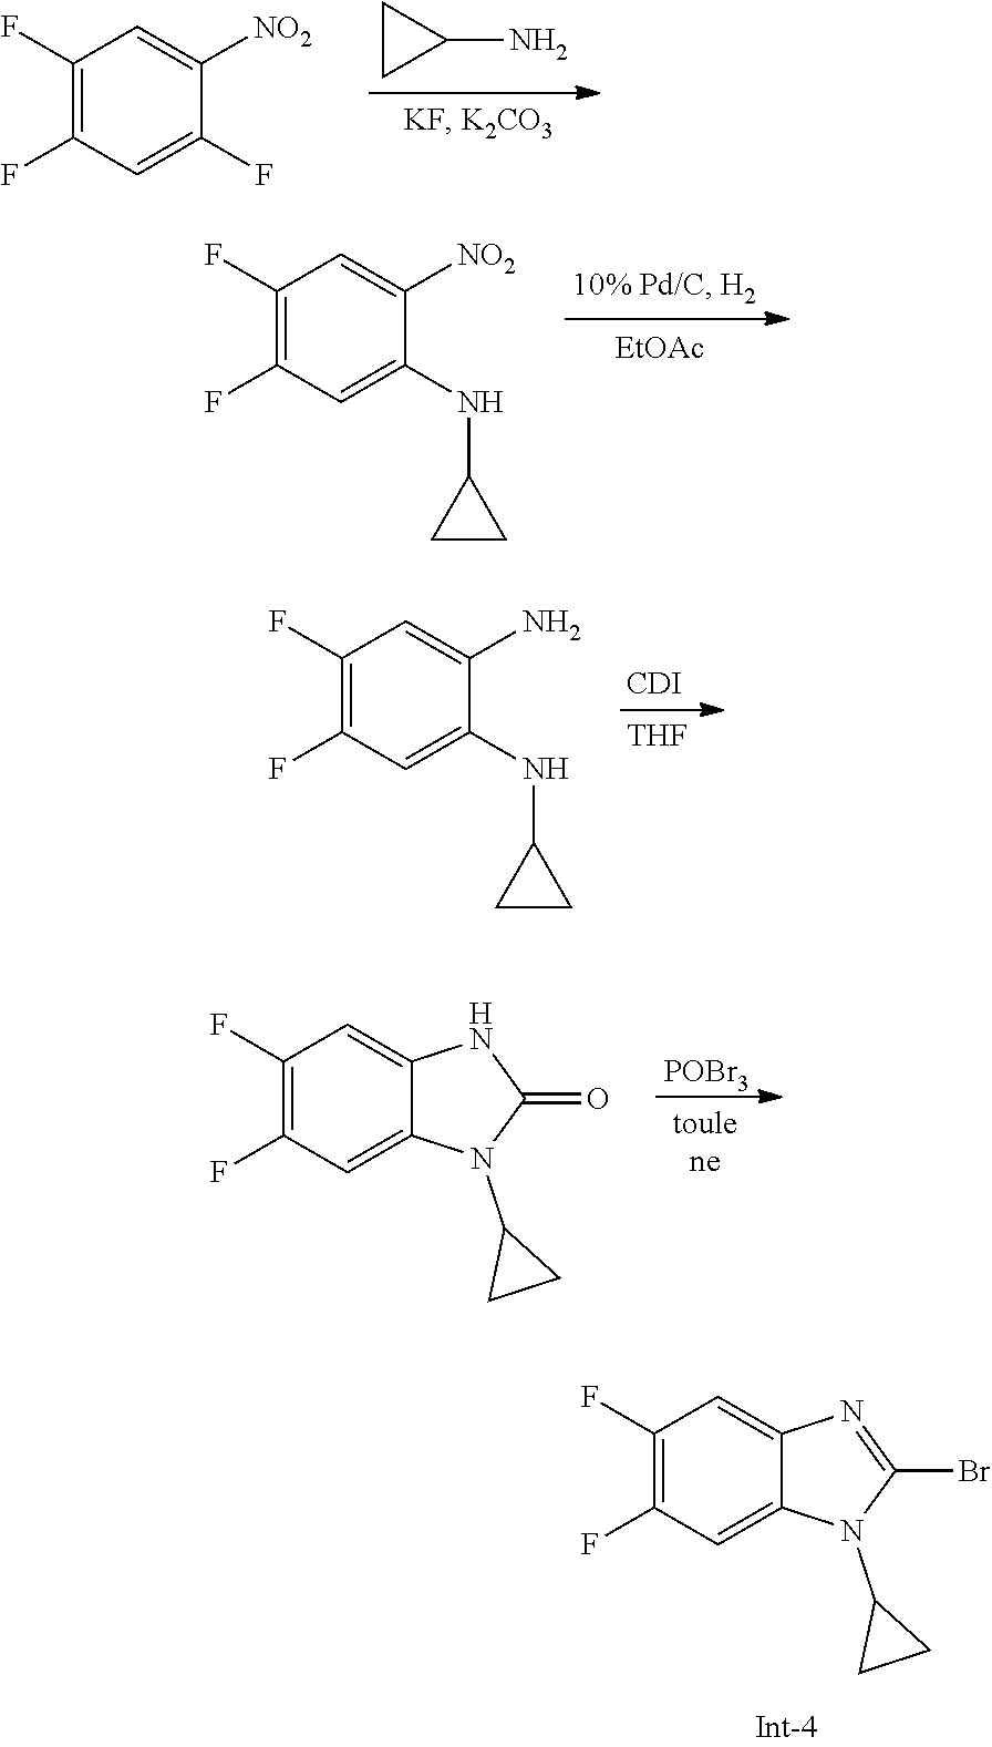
C1(F)=C(F)C=C(F)C([NO2])=C1.C1CC1N.[EtOAc].C1(F)=C(F)C=C(NC2CC2)C([NO2])=C1.C1(F)=C(F)C=C(NC2CC2)C(N)=C1.[CDI].[THF].C1(F)=C(F)C=C2C(=C1)NC(=O)N2C1CC1.[POBr3].C1(F)=C(F)C=C2C(=C1)N=C(Br)N2C1CC1
